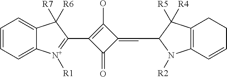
C1=CC=C2C(=C1)C([R7])([R6])C(C1=C(O)C(=CC3C([R5])([R4])C4=C(N3[R2])C=CCC4)C1=O)=[N+]2[R1]
